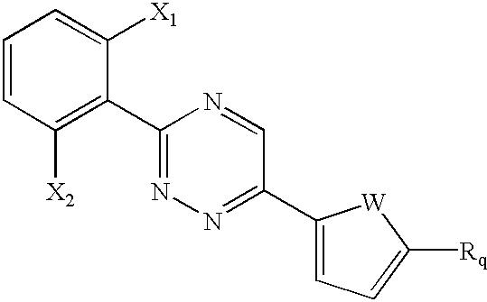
C1=CC([X2])=C(C2=NN=C(C3=CC=C([Rq])[W]3)C=N2)C([X1])=C1
